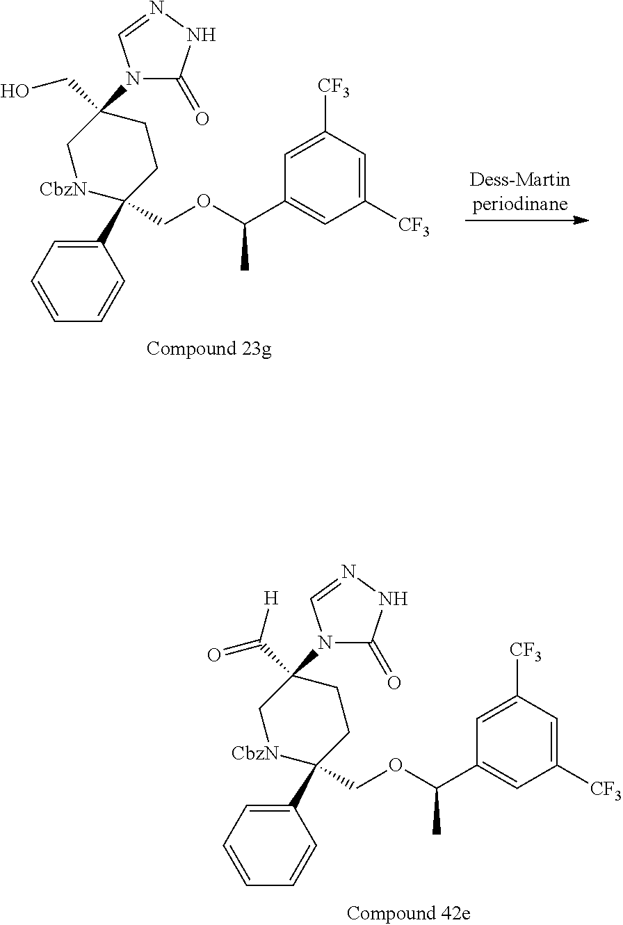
C1=CC=C(C2(COC(C3=CC([CF3])=CC([CF3])=C3)C)CCC(N3C(=O)NN=C3)(CO)C[CbzN]2)C=C1.C1=CC=C(C2(COC(C3=CC([CF3])=CC([CF3])=C3)C)CCC(N3C(=O)NN=C3)(C(=O)[H])C[CbzN]2)C=C1
